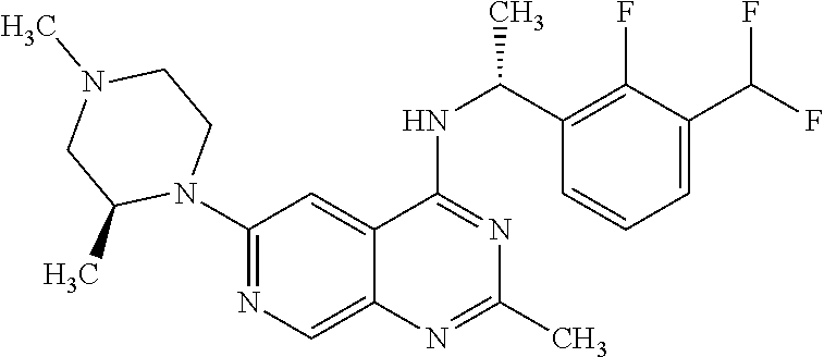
C1(N2CCN(C)CC2C)=NC=C2C(=C1)C(NC(C1=C(F)C(C(F)F)=CC=C1)C)=NC(C)=N2
